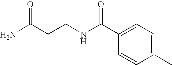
NC(CCNC(C1=CC=C(C)C=C1)=O)=O
